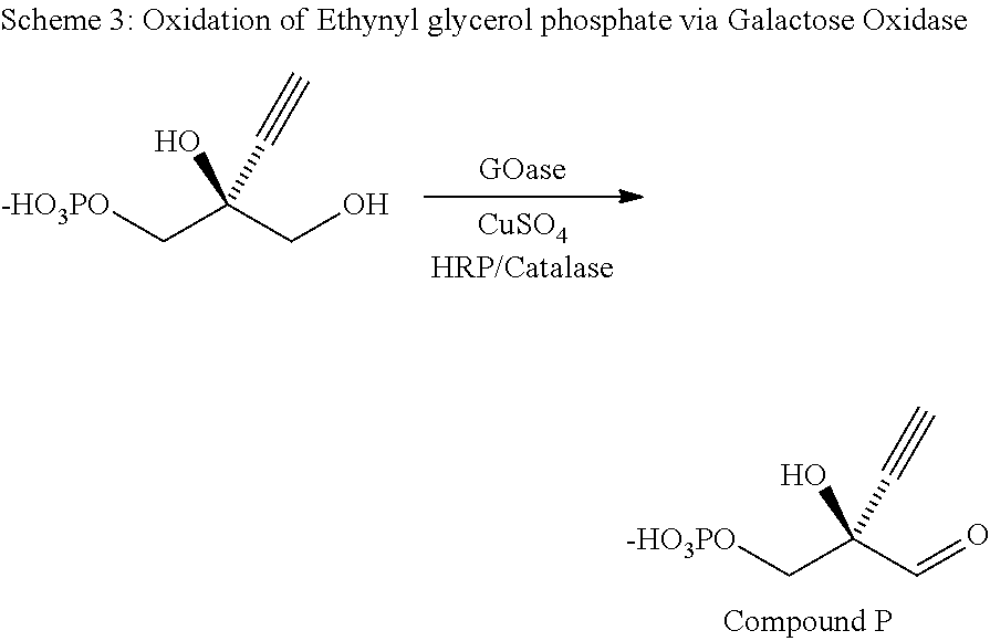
[-HO3PO]CC(C=O)(O)C#C.[-HO3PO]CC(CO)(O)C#C
